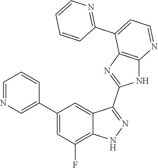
C1=NC=C(C2=CC(F)=C3C(=C2)C(C2=NC4=C(N2)N=CC=C4C2=NC=CC=C2)=NN3)C=C1
